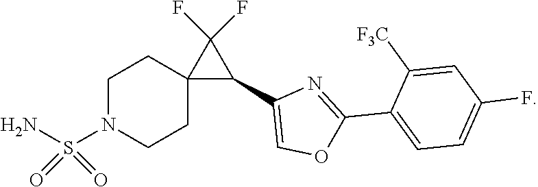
C1N(S(N)(=O)=O)CCC2(C1)C(C1=COC(C3=CC=C(F)C=C3[F3C])=N1)C2(F)F
